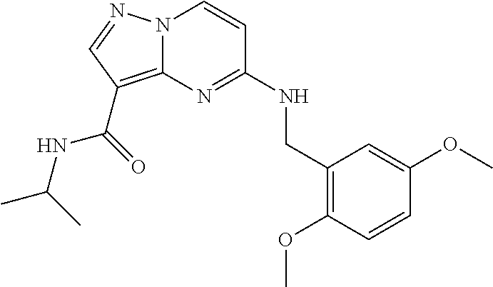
N12C(=C(C(=O)NC(C)C)C=N1)N=C(NCC1=C(OC)C=CC(OC)=C1)C=C2
